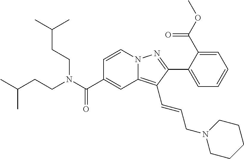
C1=CN2C(=C(C=CCN3CCCCC3)C(C3=CC=CC=C3C(OC)=O)=N2)C=C1C(N(CCC(C)C)CCC(C)C)=O
